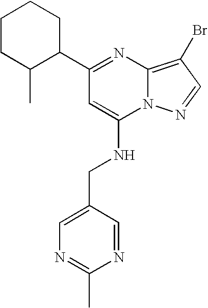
C1(C2CCCCC2C)=NC2=C(Br)C=NN2C(NCC2=CN=C(C)N=C2)=C1
